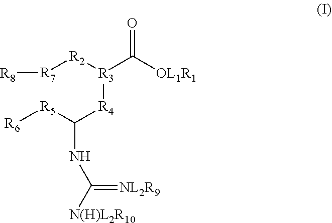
[R8][R7][R2][R3](C([OL1R1])=O)[R4]C(NC([N(H)L2R10])=[NL2R9])[R5][R6]
